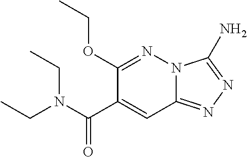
C1(OCC)=NN2C(=NN=C2N)C=C1C(=O)N(CC)CC
